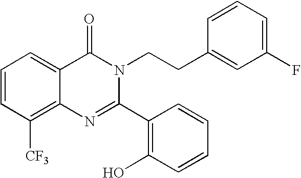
C1=CC([CF3])=C2C(=C1)C(=O)N(CCC1=CC(F)=CC=C1)C(C1=C(O)C=CC=C1)=N2
